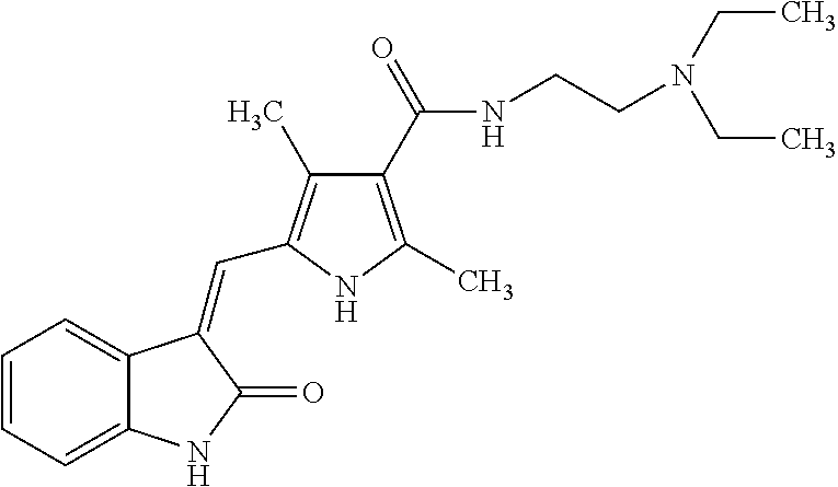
C1=CC=C2C(=C1)C(=CC1=C(C)C(C(=O)NCCN(CC)CC)=C(C)N1)C(=O)N2
